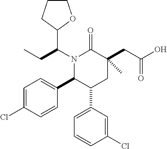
N1(C(CC)C2OCCC2)C(C2=CC=C(Cl)C=C2)C(C2=CC=CC(Cl)=C2)CC(CC(=O)O)(C)C1=O
